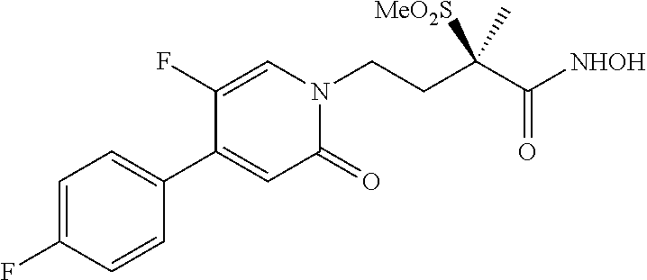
C1(F)=CC=C(C2=CC(=O)N(CCC(C([NHOH])=O)([MeO2S])C)C=C2F)C=C1
